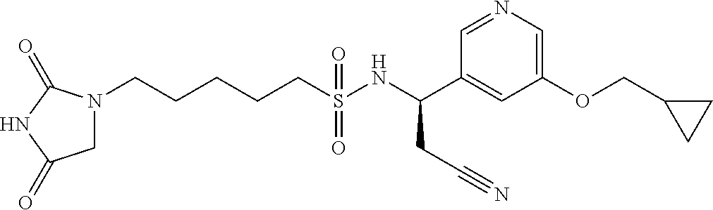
N1(CCCCCS(NC(C2=CC(OCC3CC3)=CN=C2)CC#N)(=O)=O)CC(=O)NC1=O
